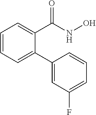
C1=CC=C(C2=CC(F)=CC=C2)C(C(NO)=O)=C1
